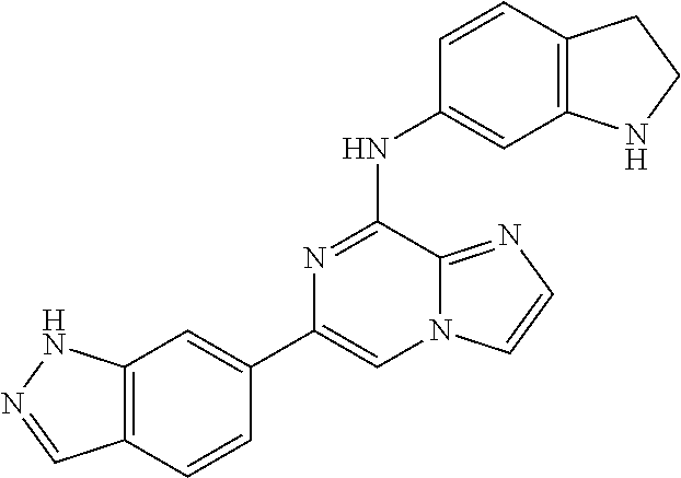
C1(C2=CC3=C(C=C2)C=NN3)=CN2C(=NC=C2)C(NC2=CC3=C(C=C2)CCN3)=N1
